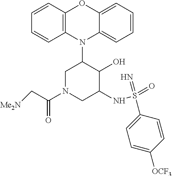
N1(C2CN(C(C[Me2N])=O)CC(NS(=O)(=N)C3=CC=C([OCF3])C=C3)C2O)C2=C(C=CC=C2)OC2=CC=CC=C12
